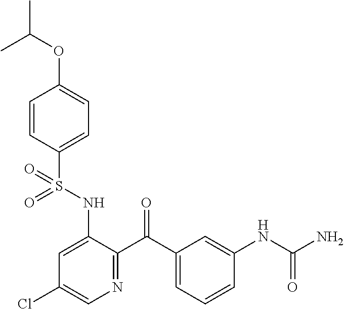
C1=CC(S(NC2=CC(Cl)=CN=C2C(C2=CC=CC(NC(N)=O)=C2)=O)(=O)=O)=CC=C1OC(C)C
